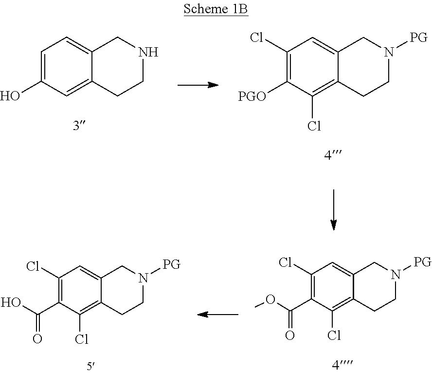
C1=C(O)C=C2C(=C1)CNCC2.C1(Cl)=C([PGO])C(Cl)=C2C(=C1)CN([PG])CC2.C1(Cl)=C(C(O)=O)C(Cl)=C2C(=C1)CN([PG])CC2.C1(Cl)=C(C(OC)=O)C(Cl)=C2C(=C1)CN([PG])CC2
